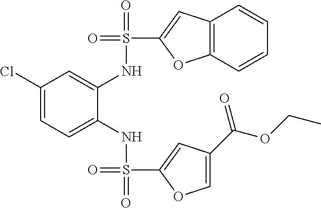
S(=O)(NC1=CC=C(Cl)C=C1NS(=O)(=O)C1=CC2=C(C=CC=C2)O1)(=O)C1=CC(C(OCC)=O)=CO1
